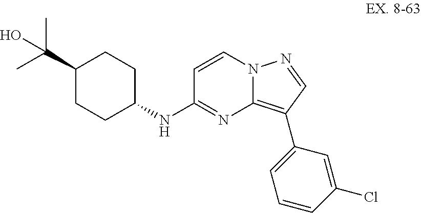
C1(C(C)(C)O)CCC(NC2=NC3=C(C4=CC=CC(Cl)=C4)C=NN3C=C2)CC1
